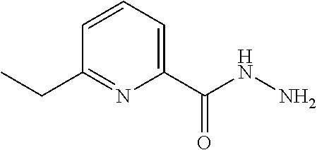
C1=CC=C(C(NN)=O)N=C1CC
